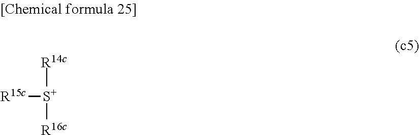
[R14c][S+]([R16c])[R15c]
